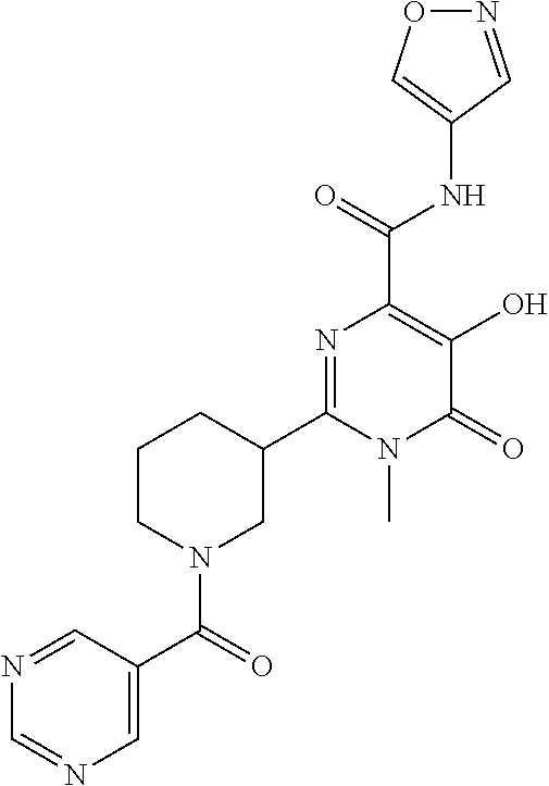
O1N=CC(NC(C2=C(O)C(=O)N(C)C(C3CCCN(C(=O)C4=CN=CN=C4)C3)=N2)=O)=C1
